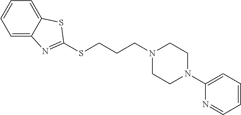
C(CCN1CCN(C2=CC=CC=N2)CC1)SC1=NC2=CC=CC=C2S1
